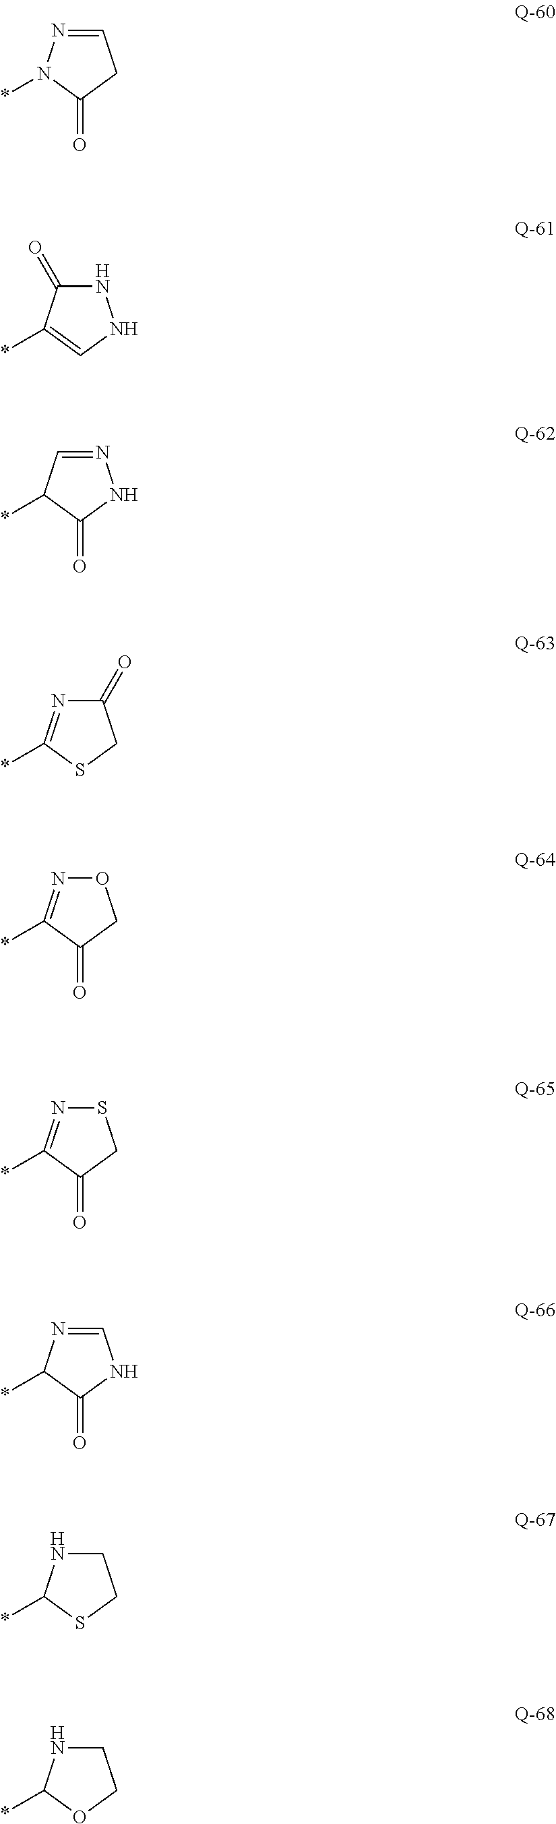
C1=NN(*)C(=O)C1.N1C(=O)C(*)=CN1.N1=CC(*)C(=O)N1.C1(=O)N=C(*)SC1.O1N=C(*)C(=O)C1.S1N=C(*)C(=O)C1.C1=NC(*)C(=O)N1.C1NC(*)SC1.C1NC(*)OC1
